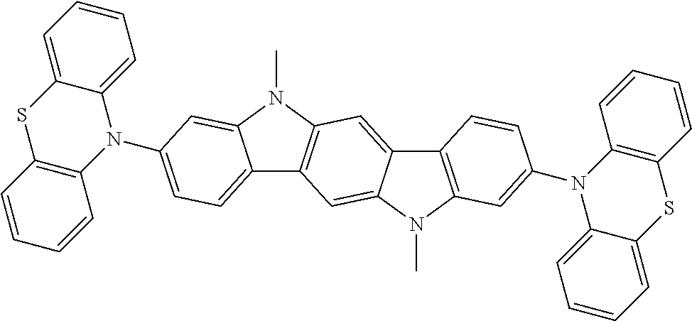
C1=CC=C2C(=C1)N(C1=CC=C3C4=C(N(C)C3=C1)C=C1C(=C4)N(C)C3=C1C=CC(N1C4=C(C=CC=C4)SC4=CC=CC=C14)=C3)C1=C(C=CC=C1)S2
